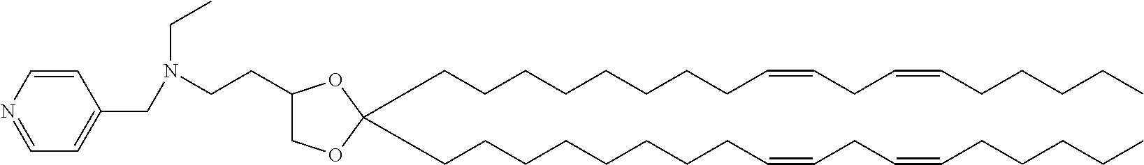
C(CCCCCCCC=CCC=CCCCCC)C1(CCCCCCCCC=CCC=CCCCCC)OC(CCN(CC2=CC=NC=C2)CC)CO1
